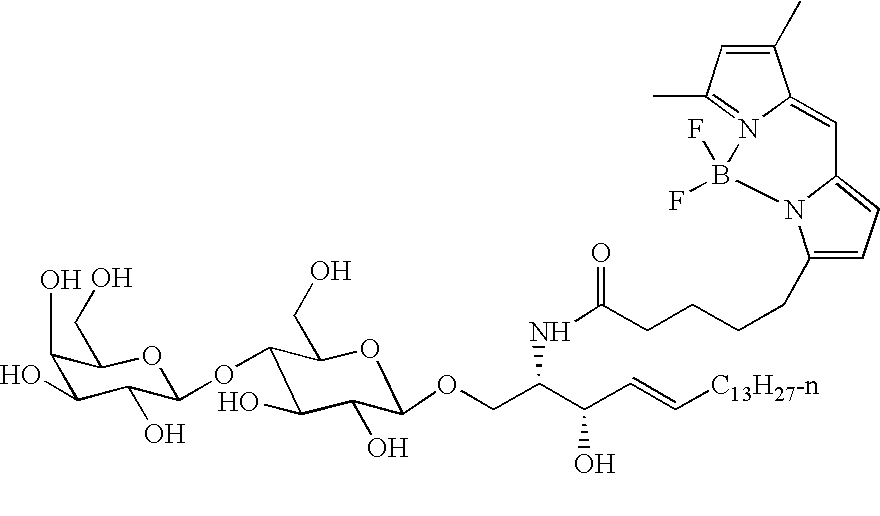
C1(O)C(O)C(O)C(OC2C(O)C(O)C(OCC(C(C=C[C13H27-n])O)NC(=O)CCCCC3=CC=C4C=C5C(C)=CC(C)=N5B(F)(F)N34)OC2CO)OC1CO
